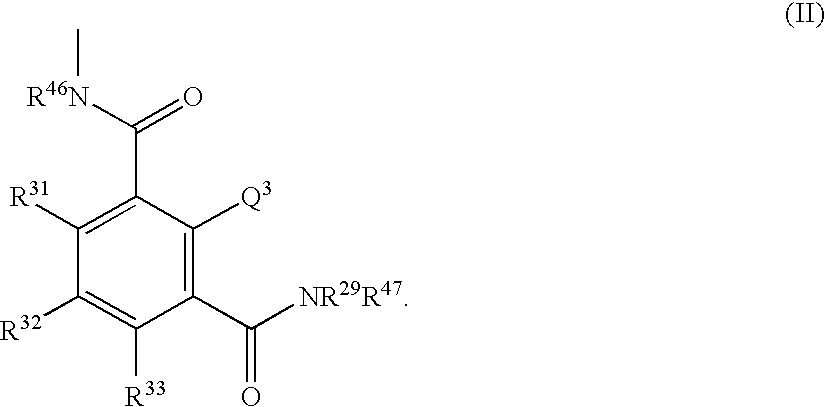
C1([Q3])=C(C([NR29R47])=O)C([R33])=C([R32])C([R31])=C1C(=O)[R46N]C
